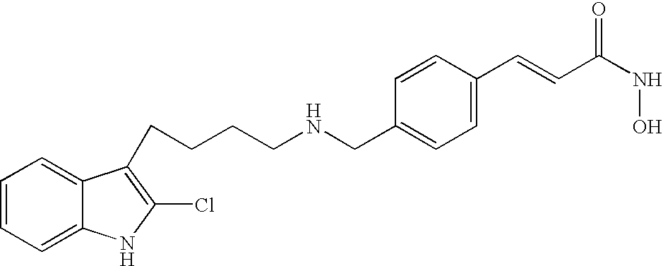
C(CNCC1=CC=C(C=CC(NO)=O)C=C1)CCC1=C(Cl)NC2=CC=CC=C21
